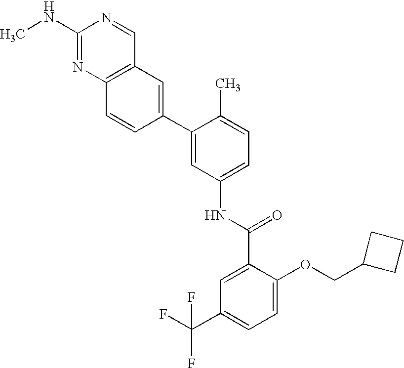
C1(NC)=NC2=C(C=N1)C=C(C1=CC(NC(C3=CC(C(F)(F)F)=CC=C3OCC3CCC3)=O)=CC=C1C)C=C2
